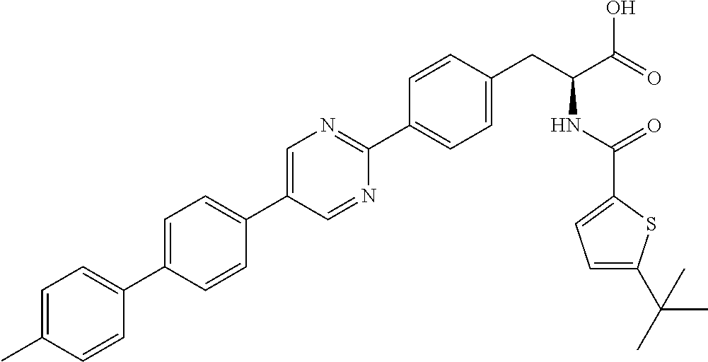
C1(C2=CC=C(C3=CN=C(C4=CC=C(CC(NC(=O)C5=CC=C(C(C)(C)C)S5)C(=O)O)C=C4)N=C3)C=C2)=CC=C(C)C=C1
